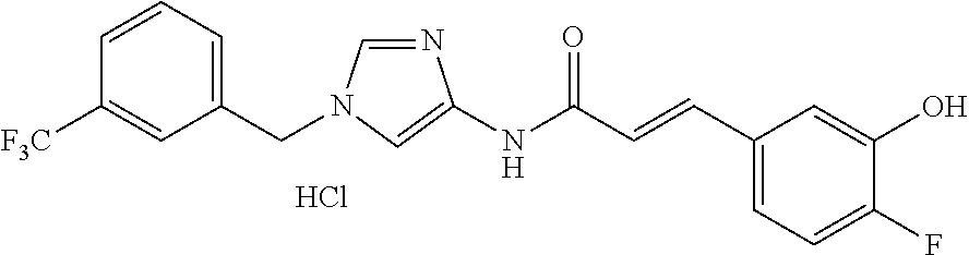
C1(CN2C=NC(NC(C=CC3=CC=C(F)C(O)=C3)=O)=C2)=CC=CC([F3C])=C1.Cl
